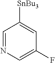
C1=NC=C(F)C=C1[SnBu3]
